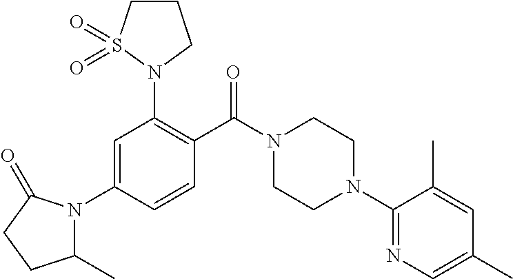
C1=C(N2C(C)CCC2=O)C=CC(C(N2CCN(C3=NC=C(C)C=C3C)CC2)=O)=C1N1CCCS1(=O)=O
